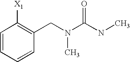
C1=CC=CC(CN(C(NC)=O)C)=C1[X1]
